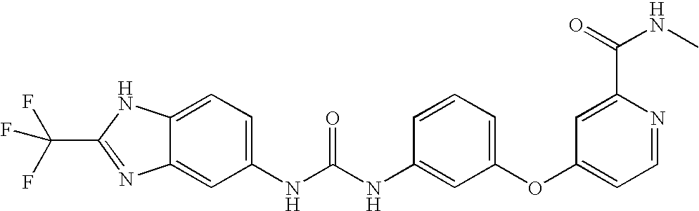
C12=CC=C(NC(NC3=CC(OC4=CC=NC(C(=O)NC)=C4)=CC=C3)=O)C=C1N=C(C(F)(F)F)N2
